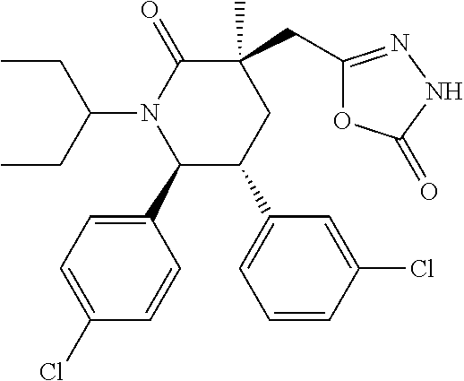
C1=C(Cl)C=CC(C2C(C3=CC=CC(Cl)=C3)CC(C)(CC3=NNC(=O)O3)C(=O)N2C(CC)CC)=C1
